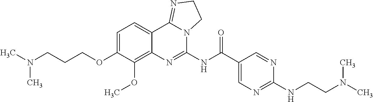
CN(C)CCCOC1=CC=C2C(=C1OC)N=C(NC(C1=CN=C(NCCN(C)C)N=C1)=O)N1C2=NCC1
